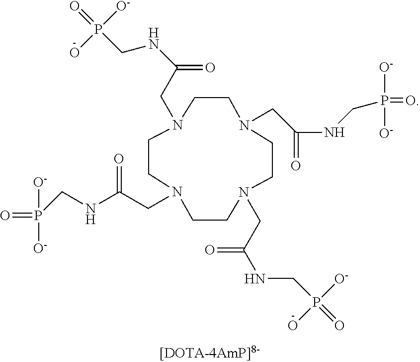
C1CN(CC(NCP(=O)([O-])O)=O)CCN(CC(NCP([O-])([O-])=O)=O)CCN(CC(=O)NCP(=O)([O-])O)CCN1CC(NCP([O-])(=O)[O-])=O
